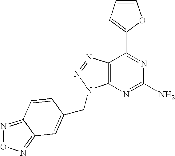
C1=CC=C(C2=NC(N)=NC3=C2N=NN3CC2=CC3=NON=C3C=C2)O1
